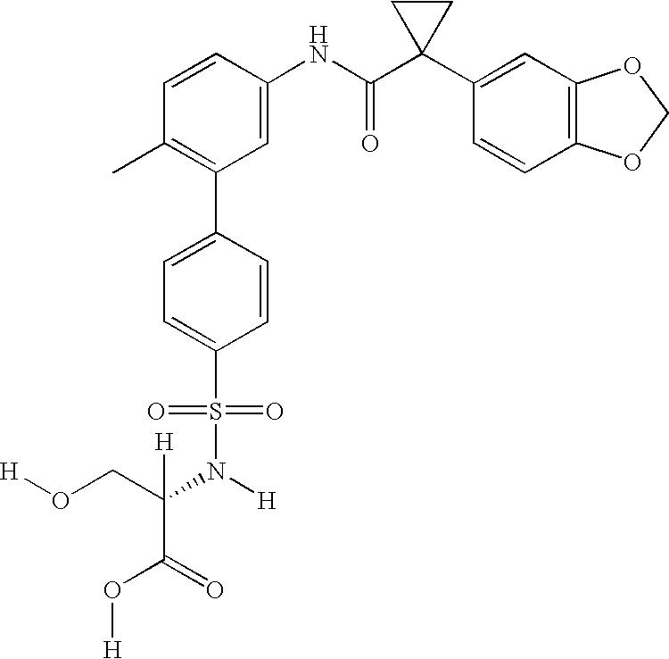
C1(NC(C2(C3=CC4=C(C=C3)OCO4)CC2)=O)=CC(C2=CC=C(S(N(C(C(O[H])=O)(CO[H])[H])[H])(=O)=O)C=C2)=C(C)C=C1
